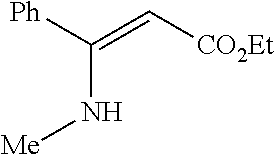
N(C([Ph])=C[CO2Et])[Me]
